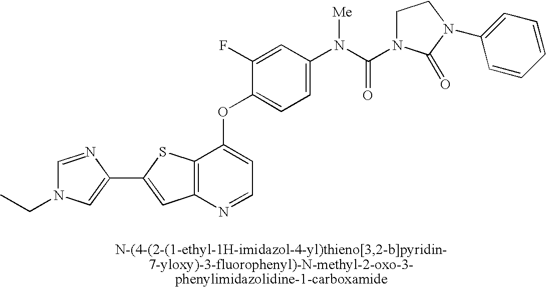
C12=C(SC(C3=CN(CC)C=N3)=C1)C(OC1=CC=C(N(C(=O)N3CCN(C4=CC=CC=C4)C3=O)[Me])C=C1F)=CC=N2
